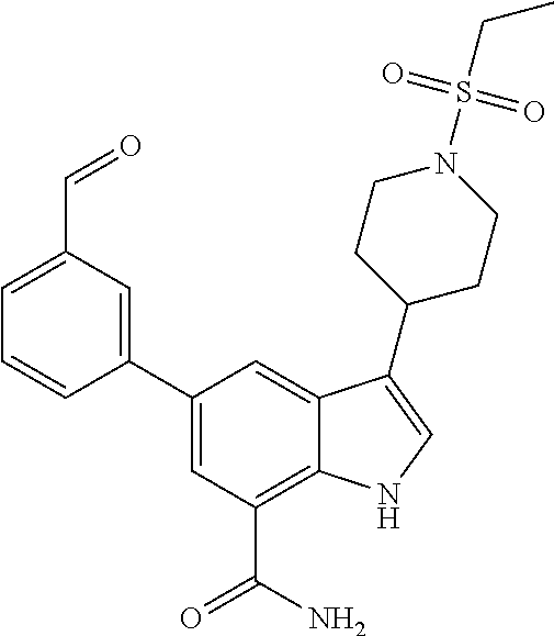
C1(C2=CC(C=O)=CC=C2)=CC(C(N)=O)=C2C(=C1)C(C1CCN(S(CC)(=O)=O)CC1)=CN2
